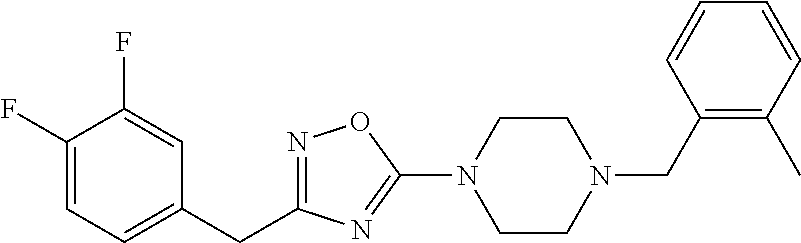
N1=C(CC2=CC=C(F)C(F)=C2)N=C(N2CCN(CC3=C(C)C=CC=C3)CC2)O1
